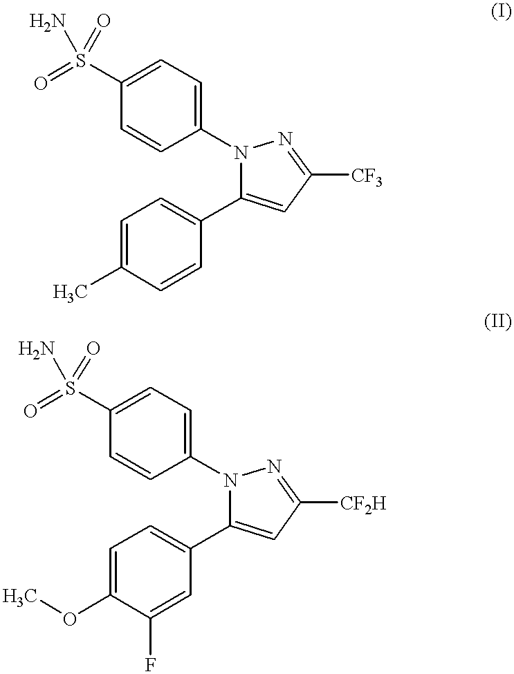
C1=C(S(=O)(=O)N)C=CC(N2C(C3=CC=C(C)C=C3)=CC([CF3])=N2)=C1.C1=C(S(=O)(=O)N)C=CC(N2C(C3=CC=C(OC)C(F)=C3)=CC([CF2H])=N2)=C1
